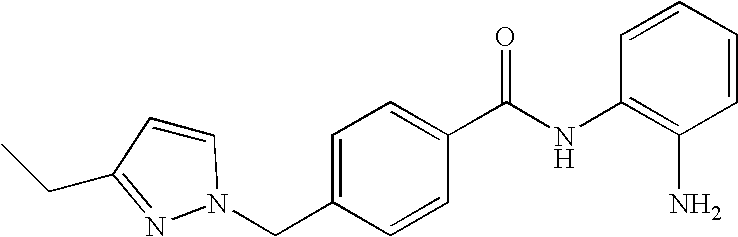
C1=CN(CC2=CC=C(C(NC3=C(N)C=CC=C3)=O)C=C2)N=C1CC
